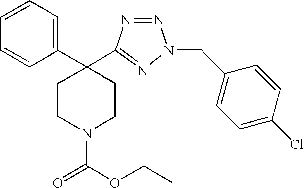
C1=CC=C(C2(C3=NN(CC4=CC=C(Cl)C=C4)N=N3)CCN(C(OCC)=O)CC2)C=C1
